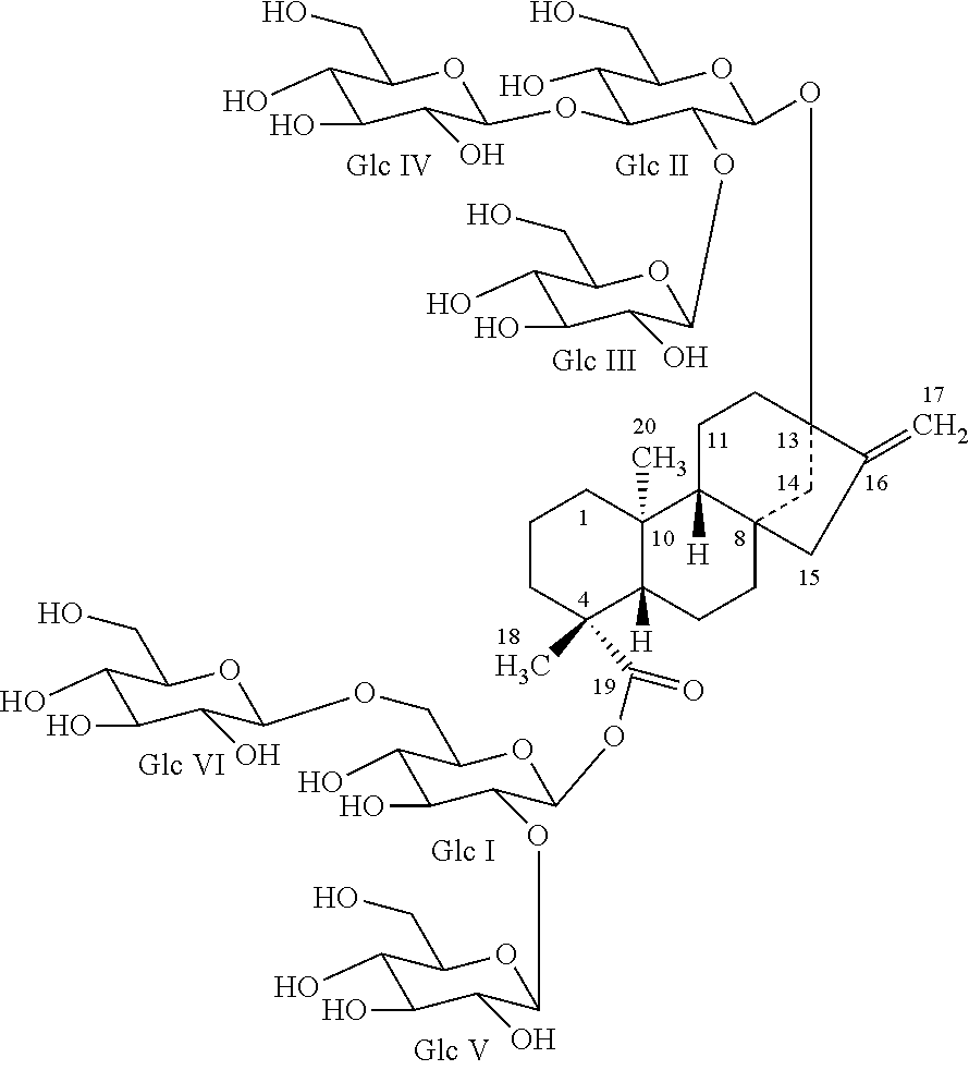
C1(O)C(O)C(O)C(OC2C(O)C(CO)OC(OC34CCC5([H])C(C3)(CCC3([H])C5(C)CCCC3(C)C(=O)OC3C(OC5C(O)C(O)C(O)C(CO)O5)C(O)C(O)C(COC5C(O)C(O)C(O)C(CO)O5)O3)CC4=C)C2OC2C(O)C(O)C(O)C(CO)O2)OC1CO
